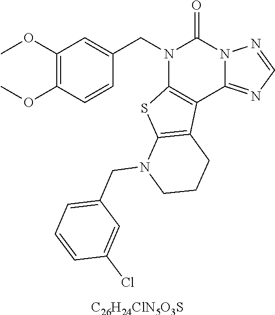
C1(OC)=C(OC)C=CC(CN2C3=C(C4=NC=NN4C2=O)C2=C(S3)N(CC3=CC=CC(Cl)=C3)CCC2)=C1.[C26H24ClN5O3S]
